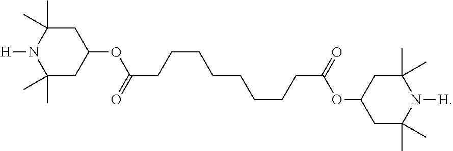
[H]N1C(C)(C)CC(OC(CCCCCCCCC(=O)OC2CC(C)(C)N([H])C(C)(C)C2)=O)CC1(C)C
